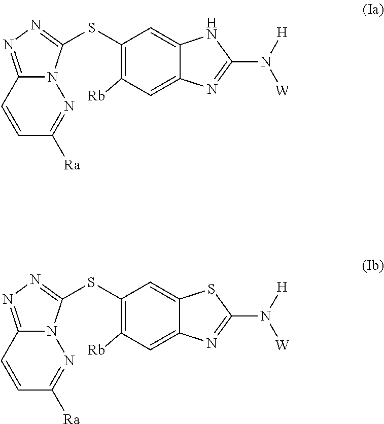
C1=CC([Ra])=NN2C1=NN=C2SC1=C([Rb])C=C2C(=C1)NC(N([W])[H])=N2.C1=CC([Ra])=NN2C1=NN=C2SC1=C([Rb])C=C2C(=C1)SC(N([W])[H])=N2
